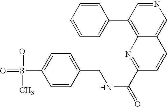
C1=C(C2=C3C(=CN=C2)C=CC(C(=O)NCC2=CC=C(S(=O)(=O)C)C=C2)=N3)C=CC=C1
